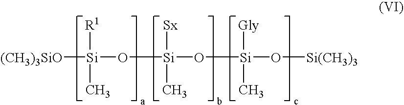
[(CH3)3SiO][Si](O[Si](O[Si](O[Si(CH3)3])(C)[Gly])([Sx])C)([R1])C
